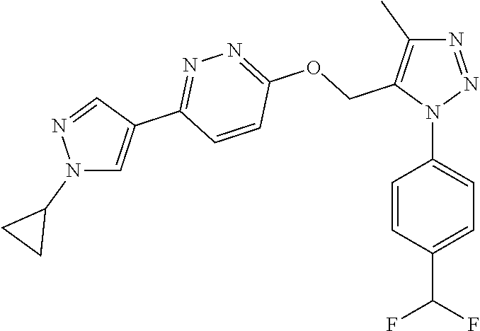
N1=NN(C2=CC=C(C(F)F)C=C2)C(COC2=NN=C(C3=CN(C4CC4)N=C3)C=C2)=C1C
